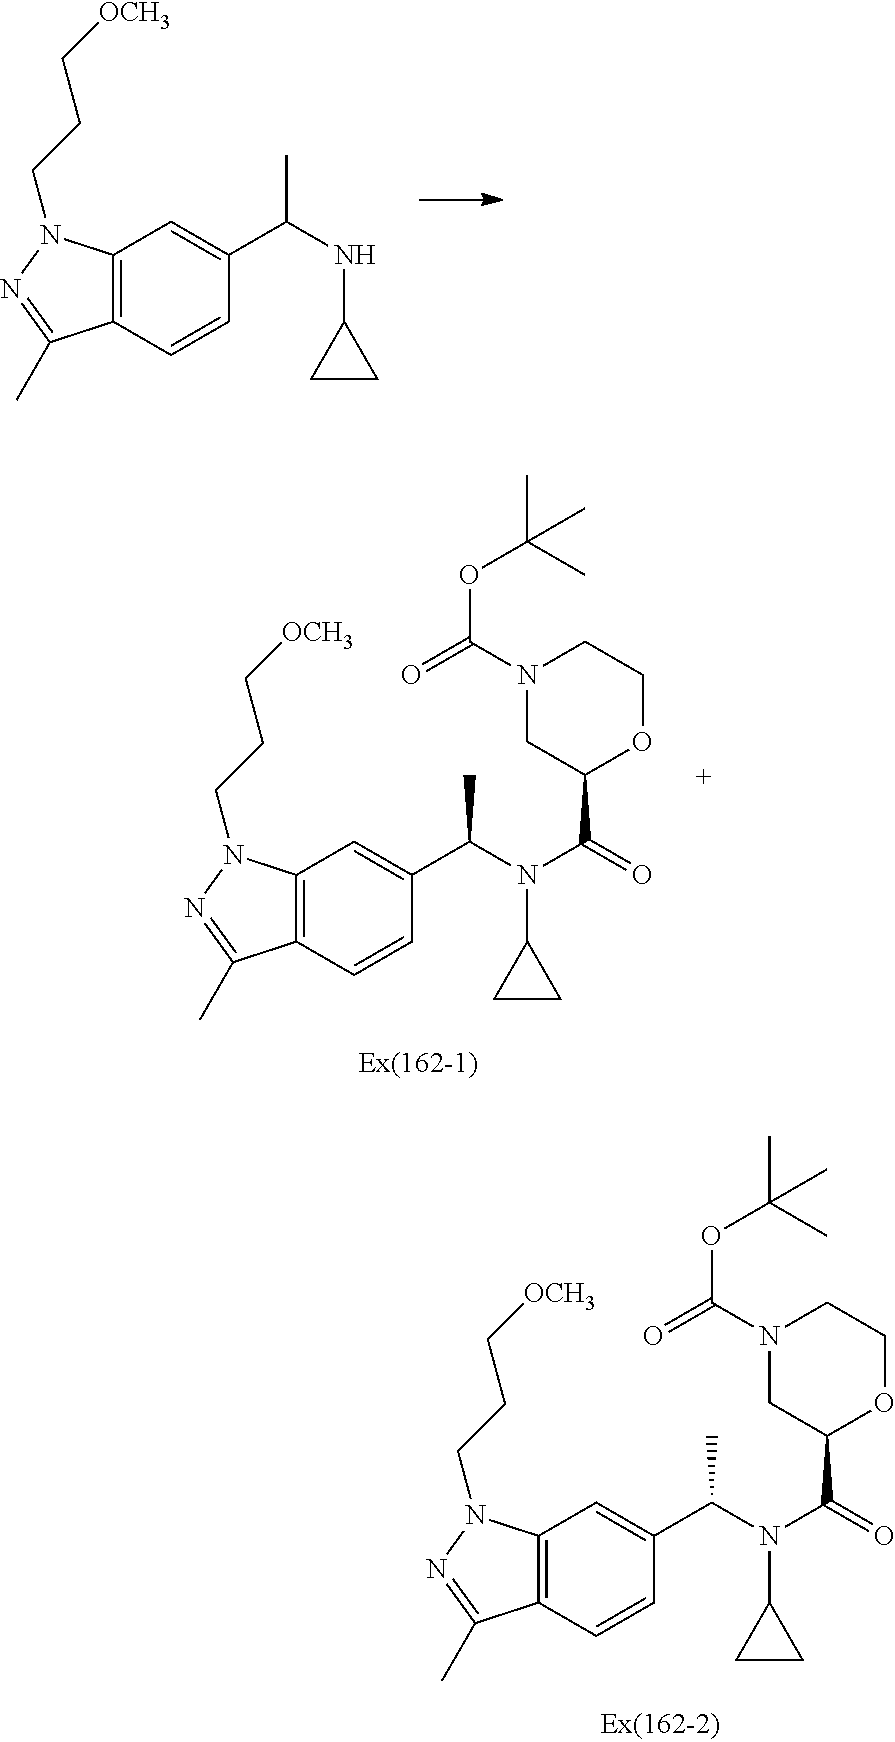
C12=C(C=CC(C(N(C(=O)C3OCCN(C(=O)OC(C)(C)C)C3)C3CC3)C)=C1)C(C)=NN2CCC[OCH3].C12=C(C=CC(C(N(C(=O)C3OCCN(C(=O)OC(C)(C)C)C3)C3CC3)C)=C1)C(C)=NN2CCC[OCH3].C12=C(C=CC(C(NC3CC3)C)=C1)C(C)=NN2CCC[OCH3]
